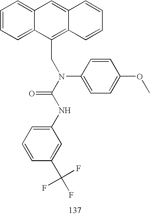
C1=CC=C2C(=C1)C=C1C(=C2CN(C2=CC=C(OC)C=C2)C(=O)NC2=CC=CC(C(F)(F)F)=C2)C=CC=C1
